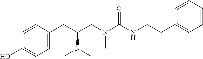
C1(CC(CN(C(NCCC2=CC=CC=C2)=O)C)N(C)C)=CC=C(O)C=C1
